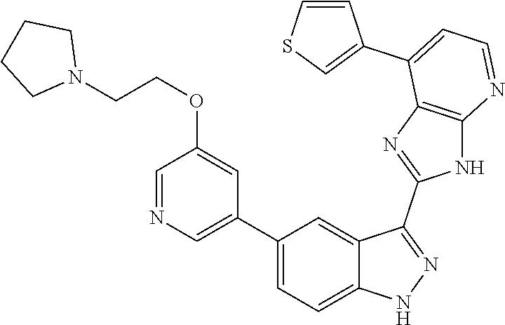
C1(C2=CC=C3C(=C2)C(C2=NC4=C(N2)N=CC=C4C2=CSC=C2)=NN3)=CN=CC(OCCN2CCCC2)=C1
